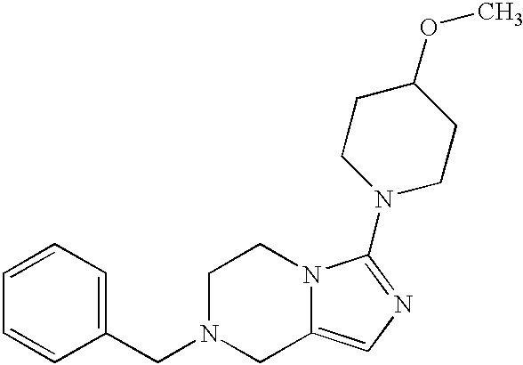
C1(CN2CC3=CN=C(N4CCC(OC)CC4)N3CC2)=CC=CC=C1
